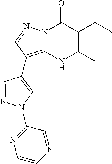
N12C(=C(C3=CN(C4=NC=CN=C4)N=C3)C=N1)NC(C)=C(CC)C2=O
